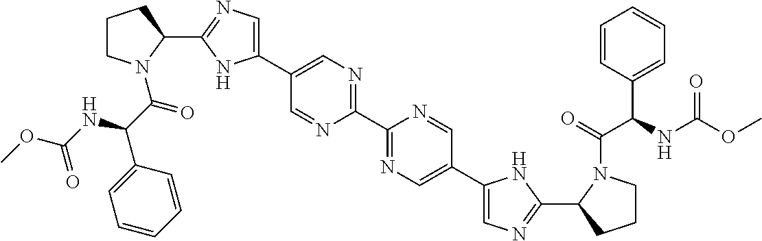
C1(C2N(C(C(C3=CC=CC=C3)NC(OC)=O)=O)CCC2)=NC=C(C2=CN=C(C3=NC=C(C4=CN=C(C5CCCN5C(C(C5=CC=CC=C5)NC(OC)=O)=O)N4)C=N3)N=C2)N1
